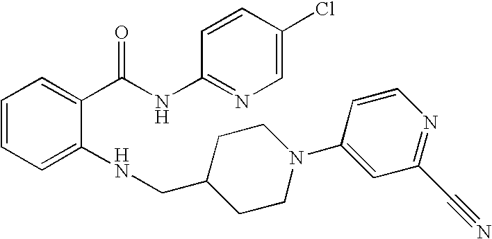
C1=CC=C(NCC2CCN(C3=CC(C#N)=NC=C3)CC2)C(C(NC2=NC=C(Cl)C=C2)=O)=C1
